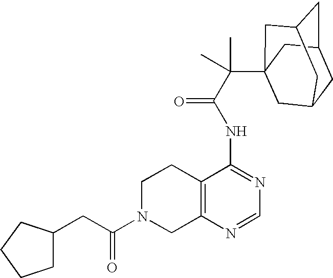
C1N(C(CC2CCCC2)=O)CC2=C(C1)C(NC(=O)C(C13CC4CC(CC(C1)C4)C3)(C)C)=NC=N2
